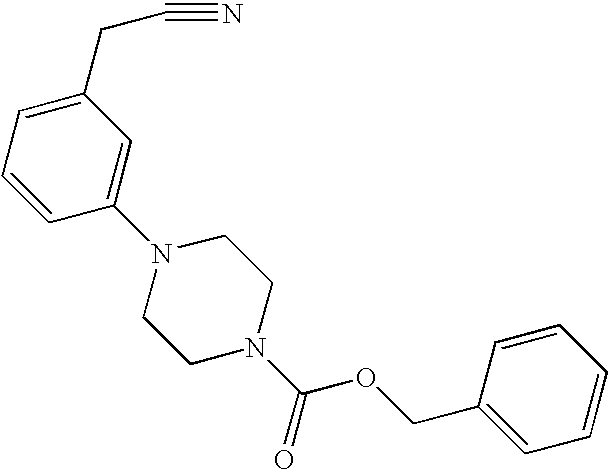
C1(CC#N)=CC=CC(N2CCN(C(=O)OCC3=CC=CC=C3)CC2)=C1
